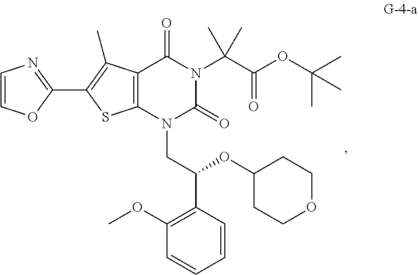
C1(C2=C(C)C3=C(S2)N(CC(C2=C(OC)C=CC=C2)OC2CCOCC2)C(=O)N(C(C(OC(C)(C)C)=O)(C)C)C3=O)=NC=CO1
